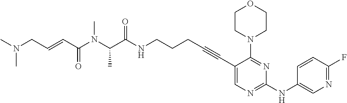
C(C(NCCCC#CC1=CN=C(NC2=CN=C(F)C=C2)N=C1N1CCOCC1)=O)(N(C(C=CCN(C)C)=O)C)C
